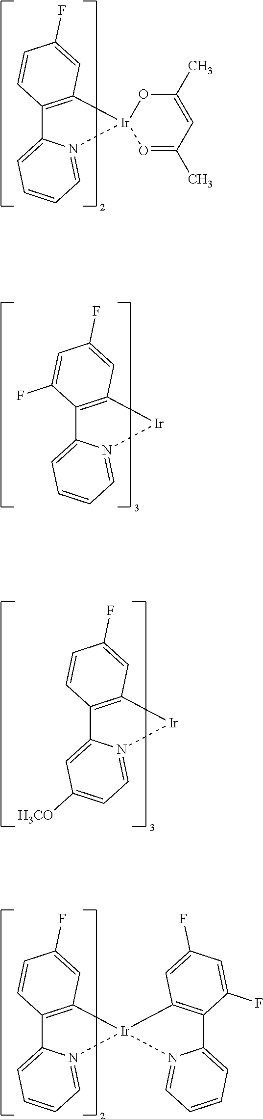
C12=C([Ir]3(N4=CC=CC=C14)O=C(C)C=C(C)O3)C=C(F)C=C2.C12=C([Ir]N3=CC=CC=C13)C=C(F)C=C2F.C12=C([Ir]N3=CC=C([H3CO])C=C13)C=C(F)C=C2.C12=C(C=C(F)C=C1)[Ir]1(N3=CC=CC=C23)N2=CC=CC=C2C2=C1C=C(F)C=C2F
